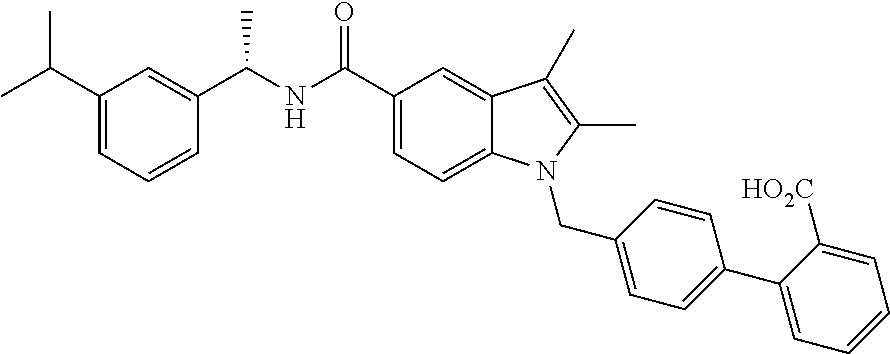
C1=C(C(C)C)C=C(C(NC(C2=CC=C3C(=C2)C(C)=C(C)N3CC2=CC=C(C3=CC=CC=C3[HO2C])C=C2)=O)C)C=C1
